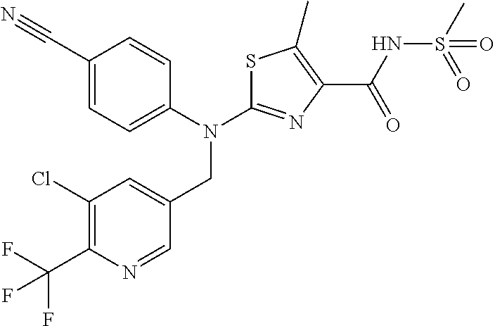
C1(C#N)=CC=C(N(C2=NC(C(NS(C)(=O)=O)=O)=C(C)S2)CC2=CC(Cl)=C(C(F)(F)F)N=C2)C=C1
